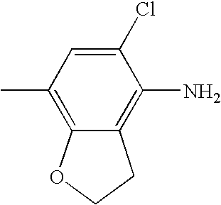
C12=C(C)C=C(Cl)C(N)=C1CCO2
